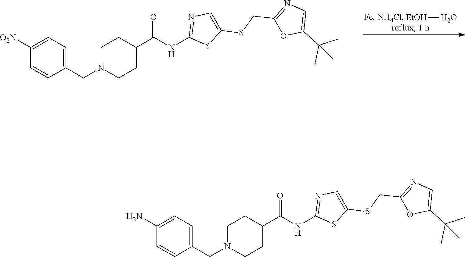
[EtOH]O.C1N(CC2=CC=C([O2N])C=C2)CCC(C(NC2=NC=C(SCC3=NC=C(C(C)(C)C)O3)S2)=O)C1.C1N(CC2=CC=C(N)C=C2)CCC(C(NC2=NC=C(SCC3=NC=C(C(C)(C)C)O3)S2)=O)C1
